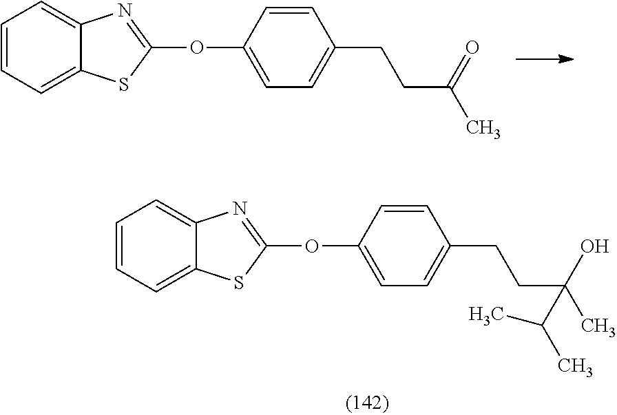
C1=CC=C2C(=C1)N=C(OC1=CC=C(CCC(C)=O)C=C1)S2.C1=CC=C2C(=C1)N=C(OC1=CC=C(CCC(C)(O)C(C)C)C=C1)S2
